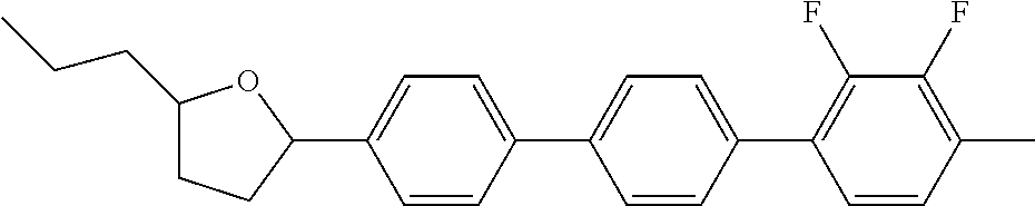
C1(CCC)CCC(C2=CC=C(C3=CC=C(C4=C(F)C(F)=C(C)C=C4)C=C3)C=C2)O1
